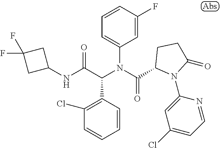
C1=CC(C(C(NC2CC(F)(F)C2)=O)N(C(=O)C2N(C3=CC(Cl)=CC=N3)C(=O)CC2)C2=CC=CC(F)=C2)=C(Cl)C=C1
